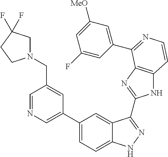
C1=C(C2=CC=C3C(=C2)C(C2=NC4=C(N2)C=CN=C4C2=CC([MeO])=CC(F)=C2)=NN3)C=C(CN2CC(F)(F)CC2)C=N1
